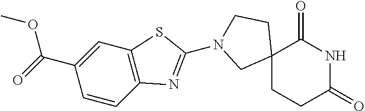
C12(CCC(=O)NC1=O)CCN(C1=NC3=C(C=C(C(=O)OC)C=C3)S1)C2
